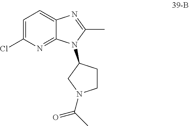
C1=C(Cl)N=C2C(=C1)N=C(C)N2C1CCN(C(C)=O)C1
